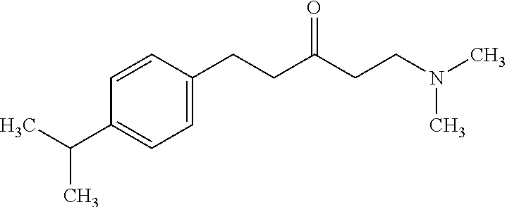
C1=C(CCC(CCN(C)C)=O)C=CC(C(C)C)=C1
